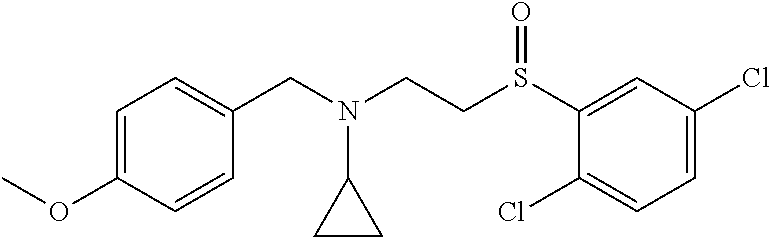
C1=C(OC)C=CC(CN(CCS(C2=CC(Cl)=CC=C2Cl)=O)C2CC2)=C1
